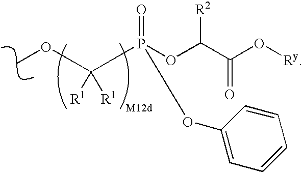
C([R1])([R1])(OC)P(OC([R2])C(O[Ry])=O)(=O)OC1=CC=CC=C1
